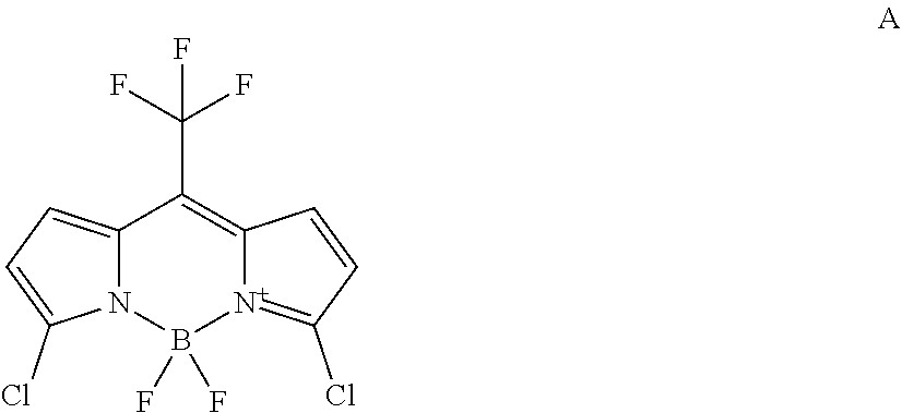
C12=CC=C(Cl)N1B(F)(F)[N+]1=C(Cl)C=CC1=C2C(F)(F)F
